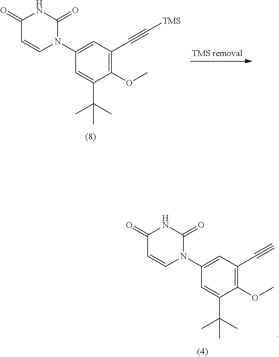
C1(=O)C=CN(C2=CC(C#C)=C(OC)C(C(C)(C)C)=C2)C(=O)N1.C1(=O)C=CN(C2=CC(C#C[TMS])=C(OC)C(C(C)(C)C)=C2)C(=O)N1
